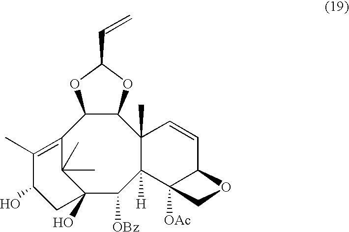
C12(O)C([OBz])C3([H])C(C)(C4C(C(=C(C)C(O)C1)C2(C)C)OC(C=C)O4)C=CC1C3([OAc])CO1
